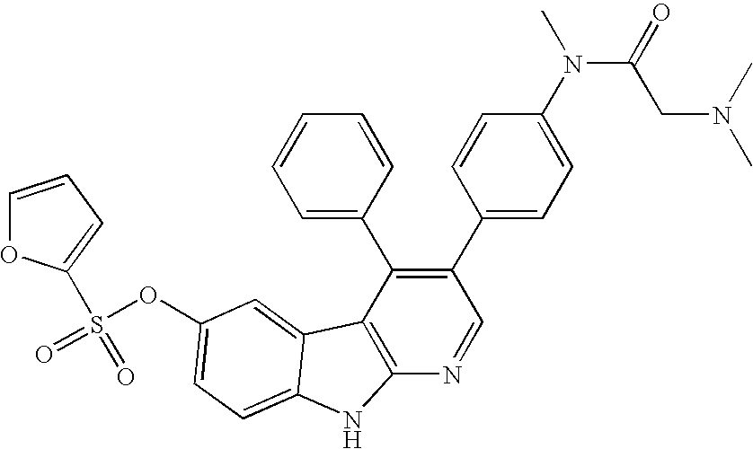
O(C1=CC=C2C(=C1)C1=C(N=CC(C3=CC=C(N(C(CN(C)C)=O)C)C=C3)=C1C1=CC=CC=C1)N2)S(=O)(=O)C1=CC=CO1
